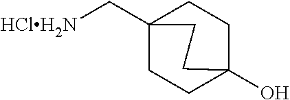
C([HClH2N])C12CCC(O)(CC1)CC2
